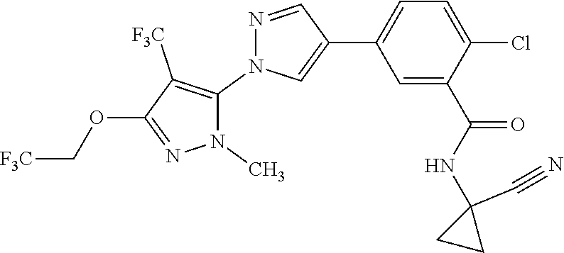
C1=C(C2=CN(C3=C([F3C])C(OC[F3C])=NN3C)N=C2)C=C(C(=O)NC2(C#N)CC2)C(Cl)=C1
